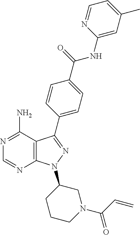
C1=NC(NC(=O)C2=CC=C(C3=NN(C4CN(C(C=C)=O)CCC4)C4=C3C(N)=NC=N4)C=C2)=CC(C)=C1
